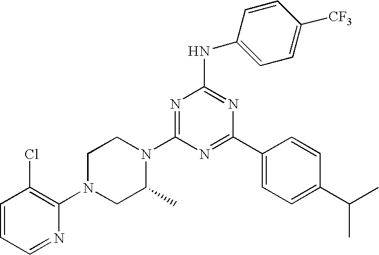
C1=CC=NC(N2CC(C)N(C3=NC(NC4=CC=C([CF3])C=C4)=NC(C4=CC=C(C(C)C)C=C4)=N3)CC2)=C1Cl
